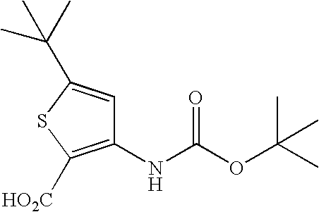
C1(NC(OC(C)(C)C)=O)=C([HO2C])SC(C(C)(C)C)=C1
